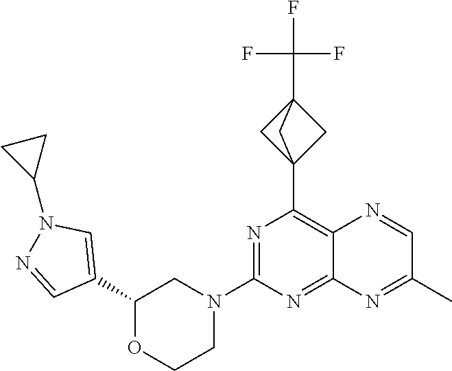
N1=C(N2CC(C3=CN(C4CC4)N=C3)OCC2)N=C2C(=C1C13CC(C(F)(F)F)(C1)C3)N=CC(C)=N2
